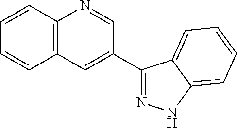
C1=CC2=C(C=C1)C=C(C1=NNC3=CC=CC=C13)C=N2
